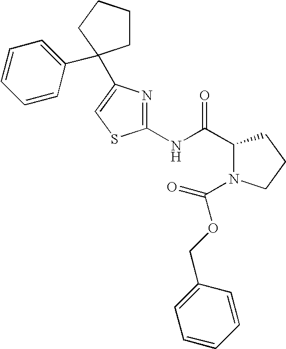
C1(NC(C2N(C(OCC3=CC=CC=C3)=O)CCC2)=O)=NC(C2(C3=CC=CC=C3)CCCC2)=CS1
